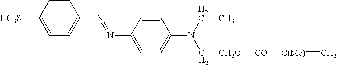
N(=NC1=CC=C(N(CC)C[CH2O][CO][C(Me)]=C)C=C1)C1=CC=C([HO3S])C=C1
